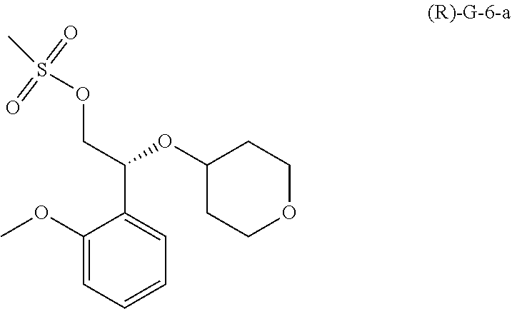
O(CC(OC1CCOCC1)C1=CC=CC=C1OC)S(C)(=O)=O
